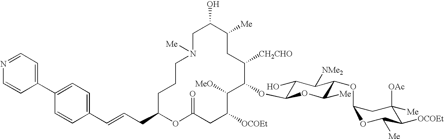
C1C(O)C([Me])CC([CH2CHO])C(OC2C(O)C([NMe2])C(OC3OC([Me])C([OCOEt])C([OAc])([Me])C3)C([Me])O2)C([MeO])C([OCOEt])CC(=O)OC(CC=CC2=CC=C(C3=CC=NC=C3)C=C2)CCCN1[Me]
